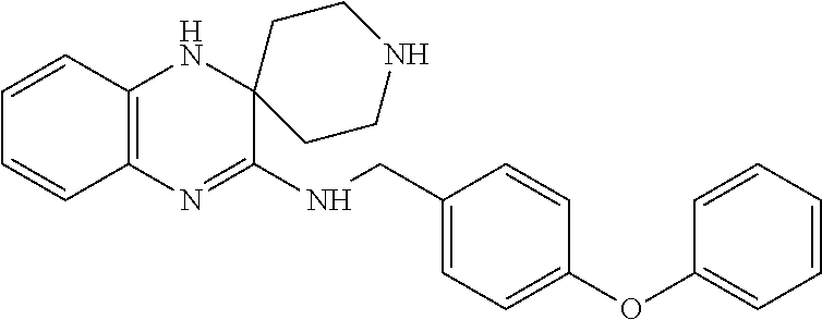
C12=C(N=C(NCC3=CC=C(OC4=CC=CC=C4)C=C3)C3(N1)CCNCC3)C=CC=C2
